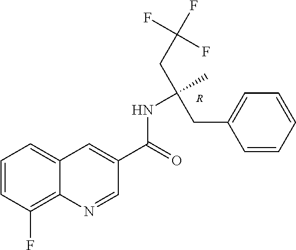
[R].C1=CC(F)=C2C(=C1)C=C(C(=O)NC(CC1=CC=CC=C1)(CC(F)(F)F)C)C=N2
